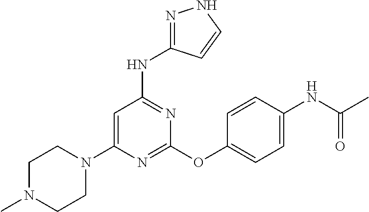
N1=C(OC2=CC=C(NC(C)=O)C=C2)N=C(NC2=NNC=C2)C=C1N1CCN(C)CC1
